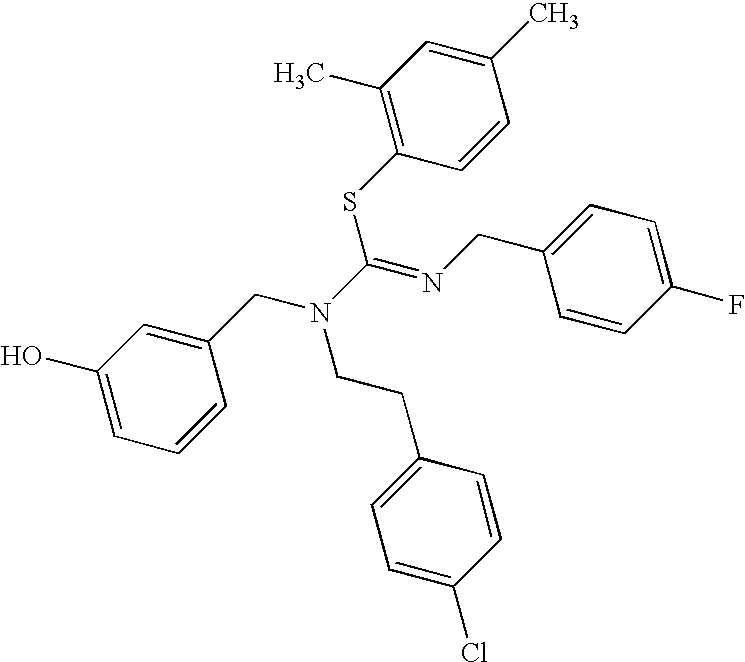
C1(O)=CC=CC(CN(C(=NCC2=CC=C(F)C=C2)SC2=C(C)C=C(C)C=C2)CCC2=CC=C(Cl)C=C2)=C1
